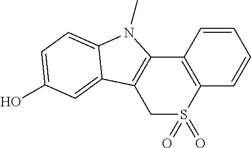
C12=C(C=CC=C1)C1=C(CS2(=O)=O)C2=CC(O)=CC=C2N1C
